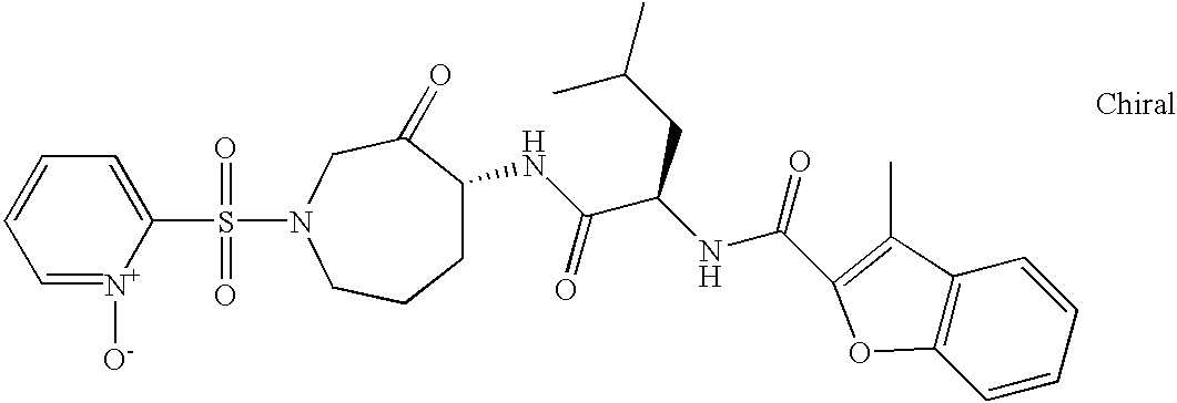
C1=[N+]([O-])C(S(=O)(=O)N2CC(=O)C(NC(=O)C(NC(=O)C3=C(C)C4=C(C=CC=C4)O3)CC(C)C)CCC2)=CC=C1
